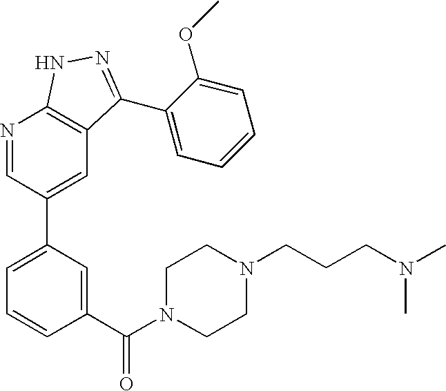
N1=CC(C2=CC=CC(C(N3CCN(CCCN(C)C)CC3)=O)=C2)=CC2=C1NN=C2C1=CC=CC=C1OC
